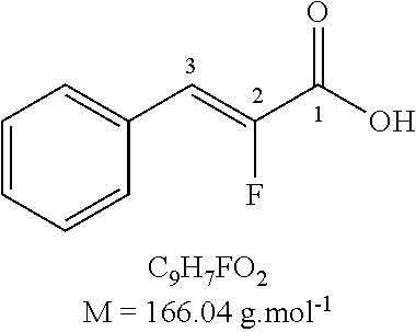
C1=CC=CC(C=C(C(O)=O)F)=C1
